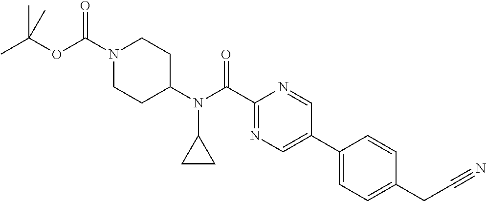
CC(OC(N1CCC(N(C(C2=NC=C(C3=CC=C(CC#N)C=C3)C=N2)=O)C2CC2)CC1)=O)(C)C
